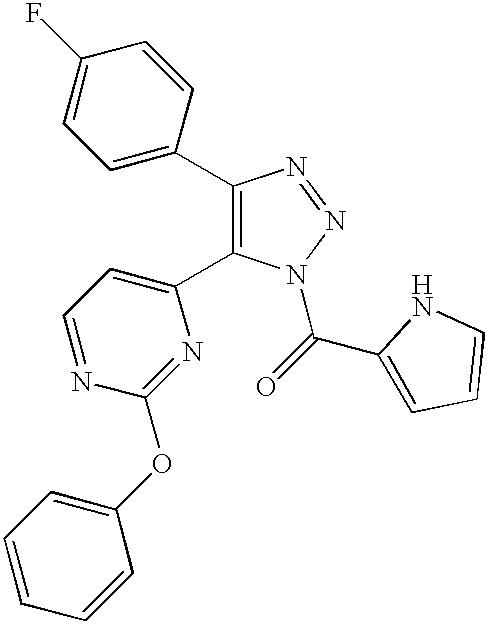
C1(C2=CC=C(F)C=C2)=C(C2=CC=NC(OC3=CC=CC=C3)=N2)N(C(=O)C2=CC=CN2)N=N1
